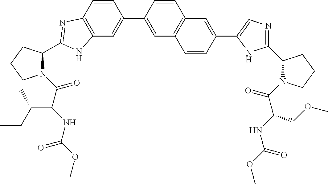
C1(C2=CC3=C(C=C2)N=C(C2N(C(C(NC(OC)=O)C(CC)C)=O)CCC2)N3)=CC2=C(C=C1)C=C(C1=CN=C(C3N(C(C(NC(OC)=O)COC)=O)CCC3)N1)C=C2
